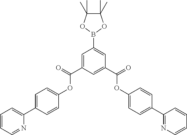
C1=CC=NC(C2=CC=C(OC(C3=CC(B4OC(C)(C)C(C)(C)O4)=CC(C(=O)OC4=CC=C(C5=NC=CC=C5)C=C4)=C3)=O)C=C2)=C1
